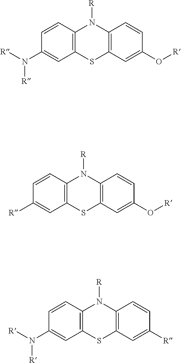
C1=CC2=C(C=C1N([R])[R])SC1=C(N2[R])C=CC(O[R])=C1.C1=CC2=C(C=C1[R])SC1=C(N2[R])C=CC(O[R])=C1.C1=CC2=C(C=C1N([R])[R])SC1=C(N2[R])C=CC([R])=C1
